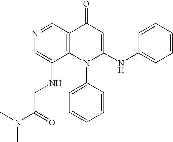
C1(NCC(N(C)C)=O)=CN=CC2=C1N(C1=CC=CC=C1)C(NC1=CC=CC=C1)=CC2=O
